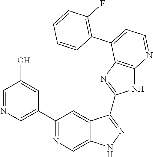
C1(C2=NC=C3C(=C2)C(C2=NC4=C(N2)N=CC=C4C2=C(F)C=CC=C2)=NN3)=CN=CC(O)=C1
